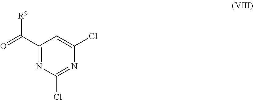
C1(C(=O)[R9])=NC(Cl)=NC(Cl)=C1
